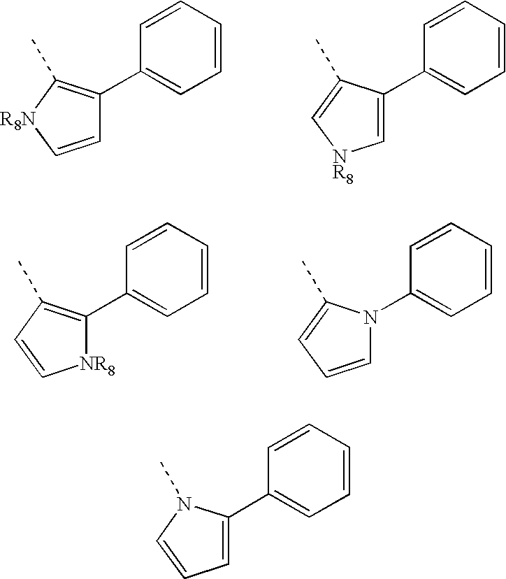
C1=C[R8N]C(C)=C1C1=CC=CC=C1.C1=C(C2=CC=CC=C2)C(C)=C[NR8]1.[NR8]1C(C2=CC=CC=C2)=C(C)C=C1.C1=CC=C(C)N1C1=CC=CC=C1.C1=C(C2=CC=CC=C2)N(C)C=C1
